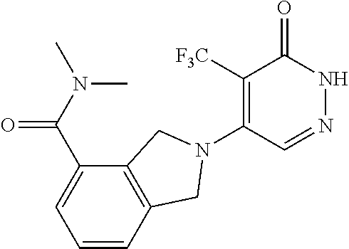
C1([F3C])=C(N2CC3=C(C(C(N(C)C)=O)=CC=C3)C2)C=NNC1=O
